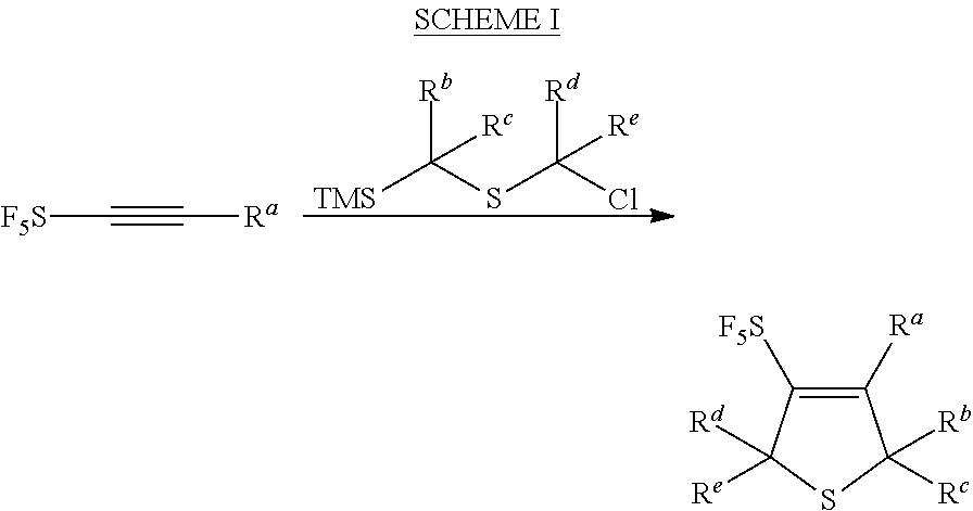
[F5S]C#C[Ra].[TMS]C(SC(Cl)([Rd])[Re])([Rb])[Rc].C1([Ra])=C([F5S])C([Rd])([Re])SC1([Rb])[Rc]
